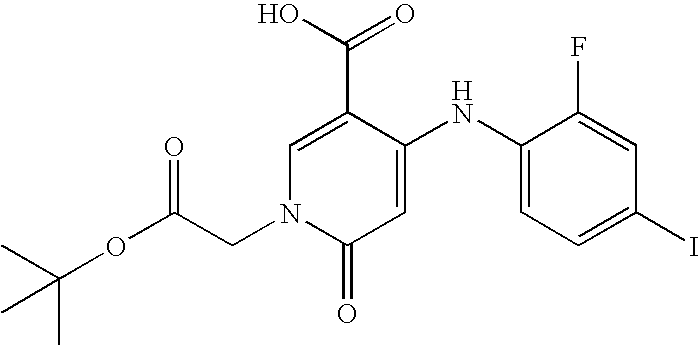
C1(C(=O)O)=CN(CC(OC(C)(C)C)=O)C(=O)C=C1NC1=CC=C(I)C=C1F
